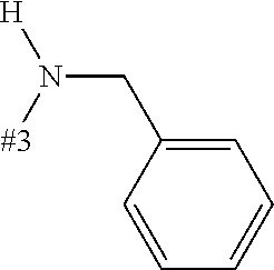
C(N([#3])[H])C1=CC=CC=C1
